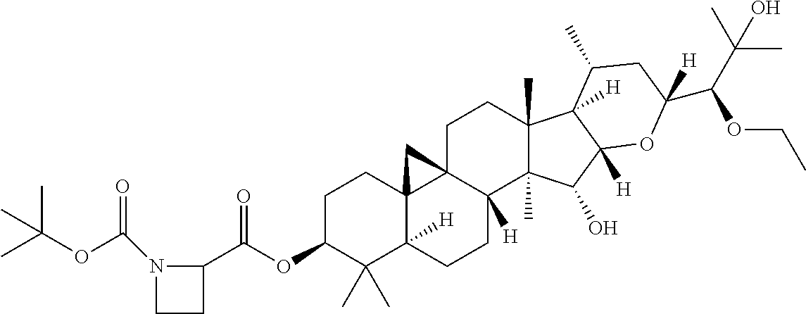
O(C1C(C)(C)C2([H])C3(CC1)C1(C([H])(CC2)C2(C)C(C)(CC1)C1([H])C([H])(C2O)OC(C(C(C)(C)O)OCC)([H])CC1C)C3)C(=O)C1N(C(=O)OC(C)(C)C)CC1
